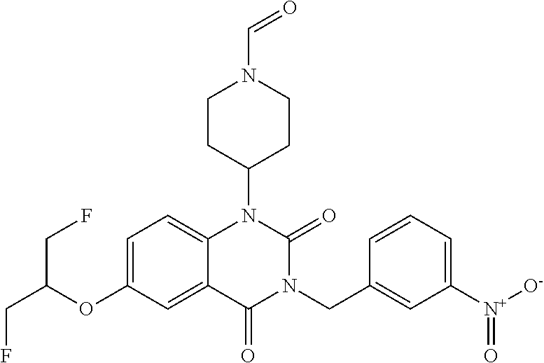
C12=CC=C(OC(CF)CF)C=C1C(=O)N(CC1=CC([N+]([O-])=O)=CC=C1)C(=O)N2C1CCN(C=O)CC1
